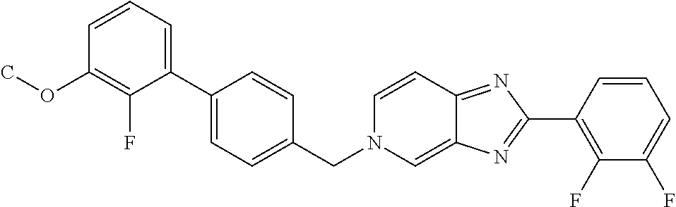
C1=CC=C(C2=CC=C(CN3C=C4C(=NC(C5=C(F)C(F)=CC=C5)=N4)C=C3)C=C2)C(F)=C1OC
